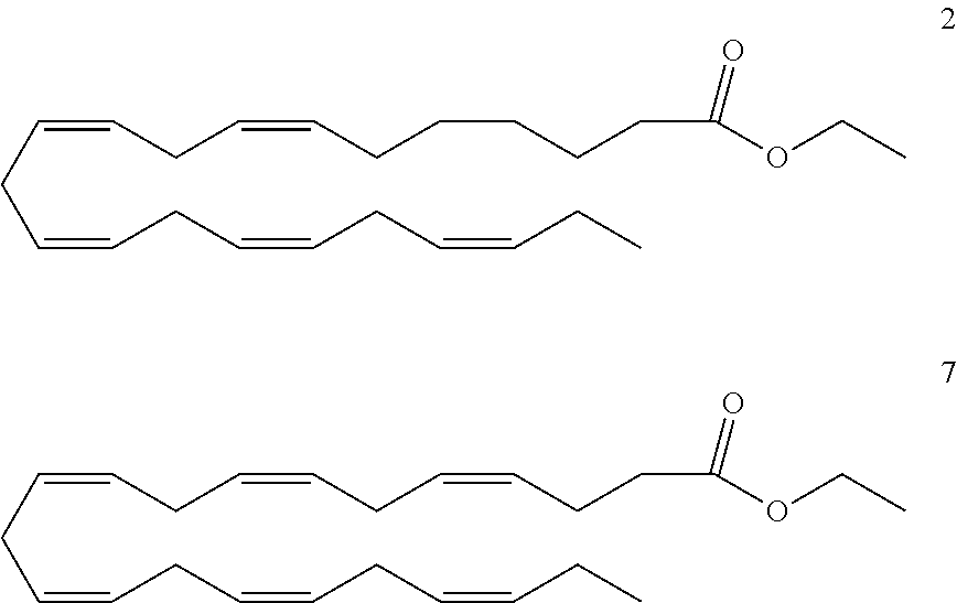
C(C=CCC=CCCCCCC(OCC)=O)C=CCC=CCC=CCC.C(C=CCC=CCC=CCCC(OCC)=O)C=CCC=CCC=CCC
